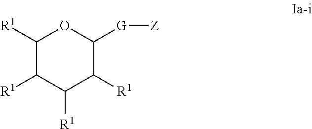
C1([R1])C([R1])C([R1])C([R1])C([G][Z])O1
